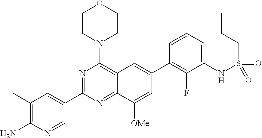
C12=NC(C3=CC(C)=C(N)N=C3)=NC(N3CCOCC3)=C1C=C(C1=C(F)C(NS(CCC)(=O)=O)=CC=C1)C=C2[OMe]
